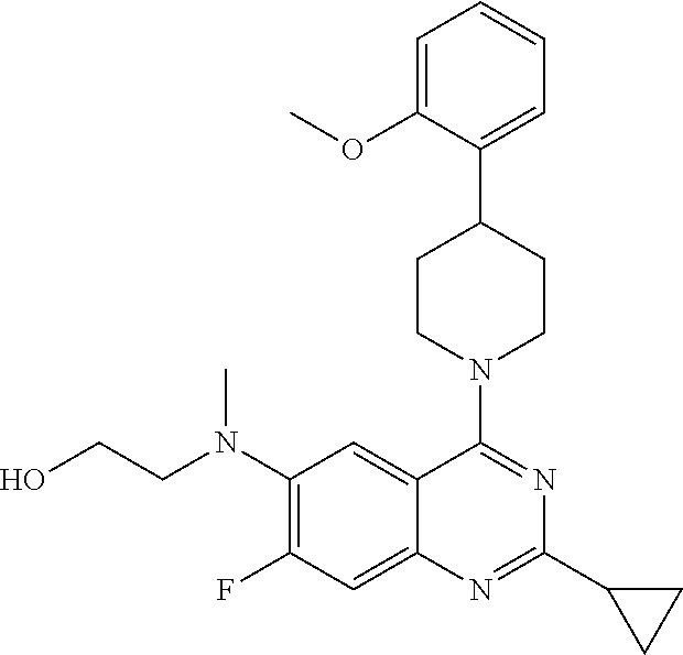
C1=C(OC)C(C2CCN(C3=NC(C4CC4)=NC4=CC(F)=C(N(CCO)C)C=C34)CC2)=CC=C1
